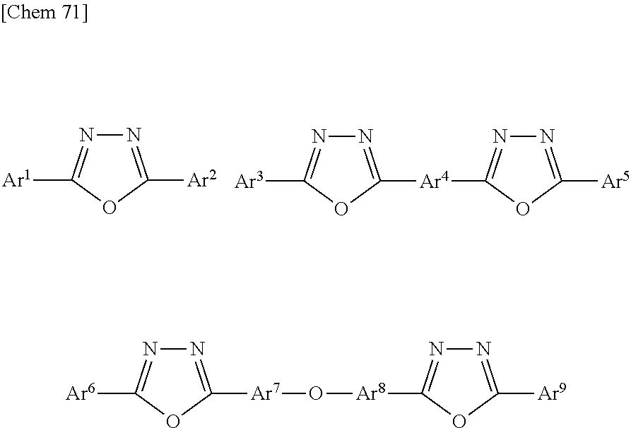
[Ar1]C1=NN=C([Ar2])O1.[Ar3]C1=NN=C([Ar4]C2=NN=C([Ar5])O2)O1.[Ar6]C1=NN=C([Ar7]O[Ar8]C2=NN=C([Ar9])O2)O1
